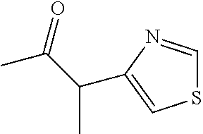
C(C(C)=O)(C)C1=CSC=N1
